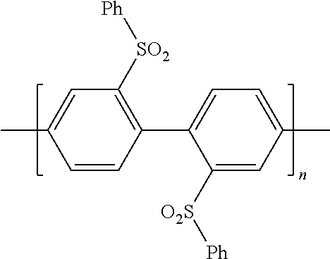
C1(C)=CC=C(C2=C([SO2][Ph])C=C(C)C=C2)C([O2S][Ph])=C1
